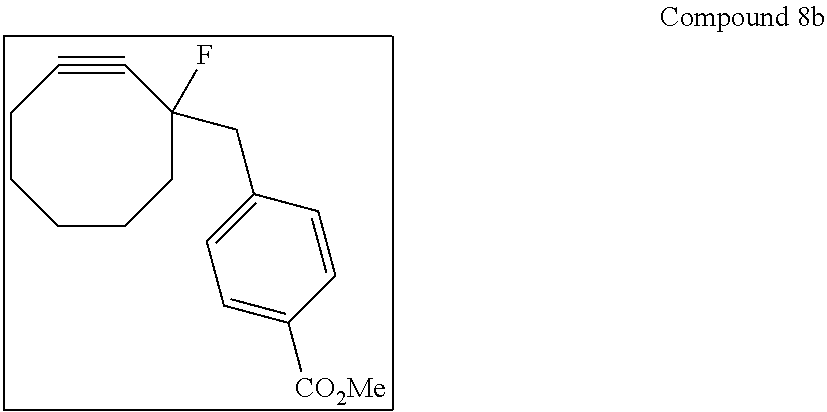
C1CCCCC(CC2=CC=C([CO2Me])C=C2)(F)C#C1
